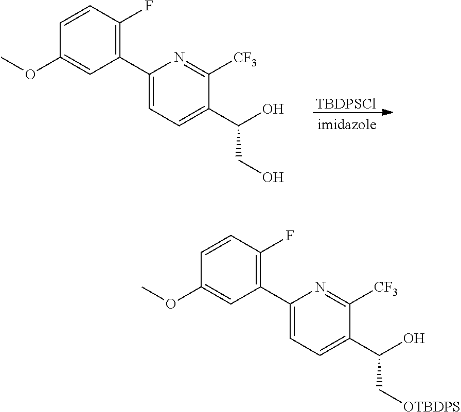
[TBDPSCl].C1(C2=C(F)C=CC(OC)=C2)=CC=C(C(CO)O)C([CF3])=N1.C1(C2=C(F)C=CC(OC)=C2)=CC=C(C(C[OTBDPS])O)C([CF3])=N1
